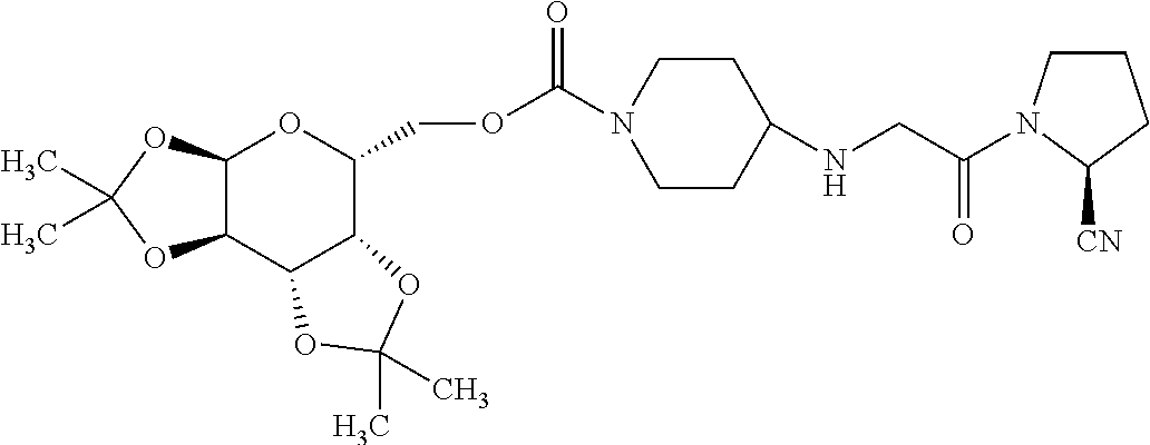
C1CN(C(OCC2C3C(C4C(O2)OC(C)(C)O4)OC(C)(C)O3)=O)CCC1NCC(=O)N1CCCC1[CN]
